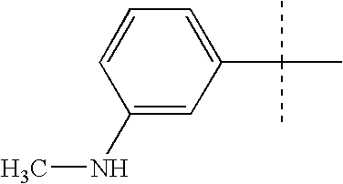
C1(NC)=CC(C(C)(C)C)=CC=C1
